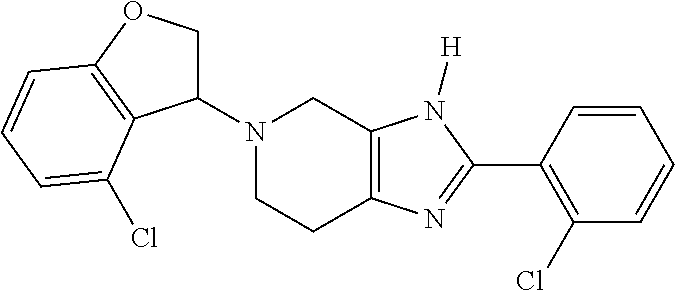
C1(N2CCC3=C(C2)N([H])C(C2=C(Cl)C=CC=C2)=N3)COC2=C1C(Cl)=CC=C2
